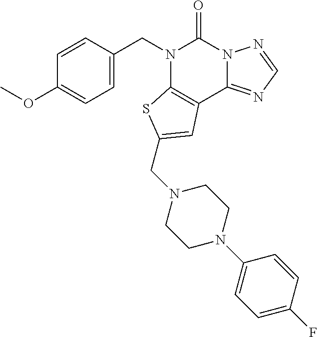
C1=C(CN2C3=C(C4=NC=NN4C2=O)C=C(CN2CCN(C4=CC=C(F)C=C4)CC2)S3)C=CC(OC)=C1
